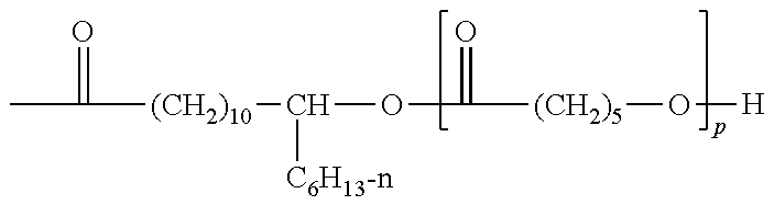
CC(=O)[(CH2)10]C(OC(=O)[(CH2)5]O[H])[C6H13-n]
